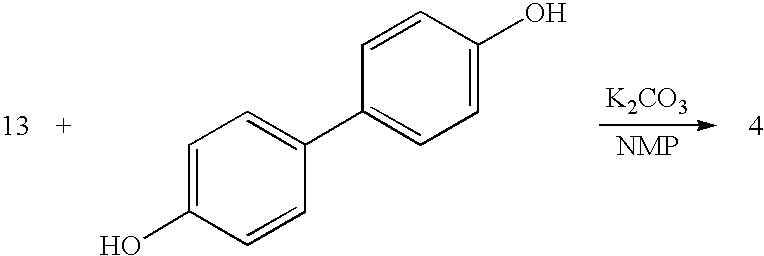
C1=CC(O)=CC=C1C1=CC=C(O)C=C1.[K2CO3]
